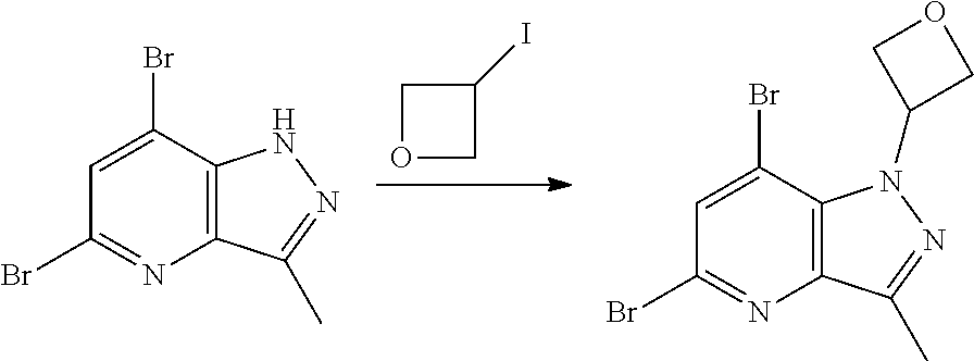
O1CC(I)C1.C1(Br)=NC2=C(C(Br)=C1)NN=C2C.C1(Br)=NC2=C(C(Br)=C1)N(C1COC1)N=C2C
